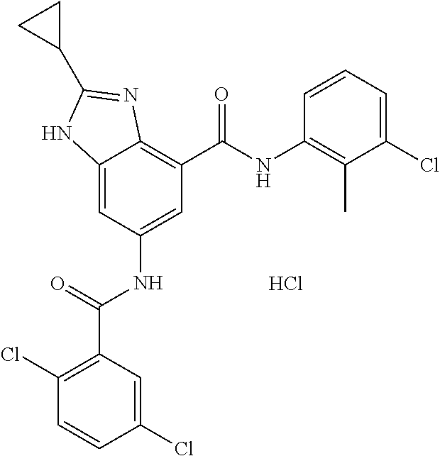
C12=CC(NC(C3=C(Cl)C=CC(Cl)=C3)=O)=CC(C(NC3=C(C)C(Cl)=CC=C3)=O)=C1N=C(C1CC1)N2.Cl
